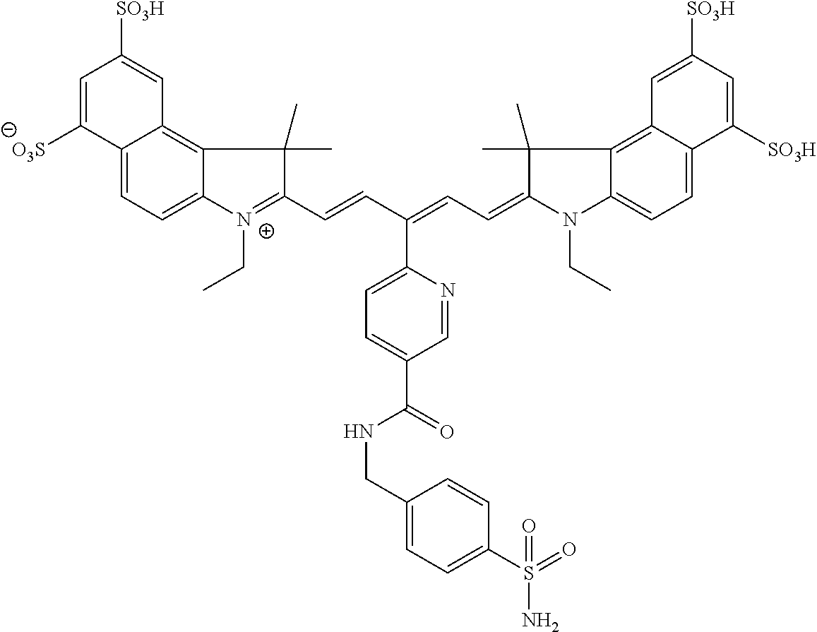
C12=CC=C3C(=C1C=C([SO3H])C=C2[O3S])C(C)(C)C(C=CC(=CC=C1N(CC)C2=CC=C4C(=C2C1(C)C)C=C([SO3H])C=C4[SO3H])C1=CC=C(C(=O)NCC2=CC=C(S(N)(=O)=O)C=C2)C=N1)=[N+]3CC
